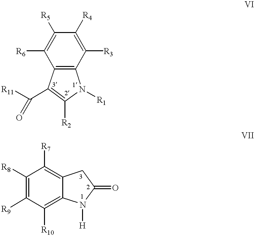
C12=C(C([R3])=C([R4])C([R5])=C1[R6])N([R1])C([R2])=C2C([R11])=O.C1([R8])=C([R9])C([R10])=C2C(=C1[R7])CC(=O)N2[H]
